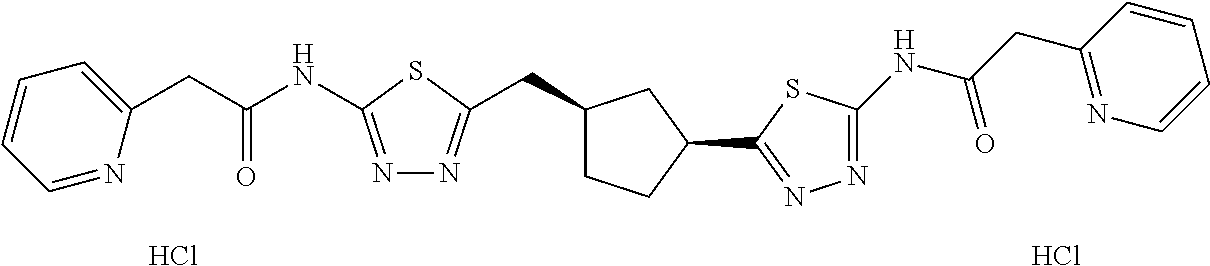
C1=CC=NC(CC(NC2=NN=C(CC3CCC(C4=NN=C(NC(CC5=NC=CC=C5)=O)S4)C3)S2)=O)=C1.Cl.Cl
